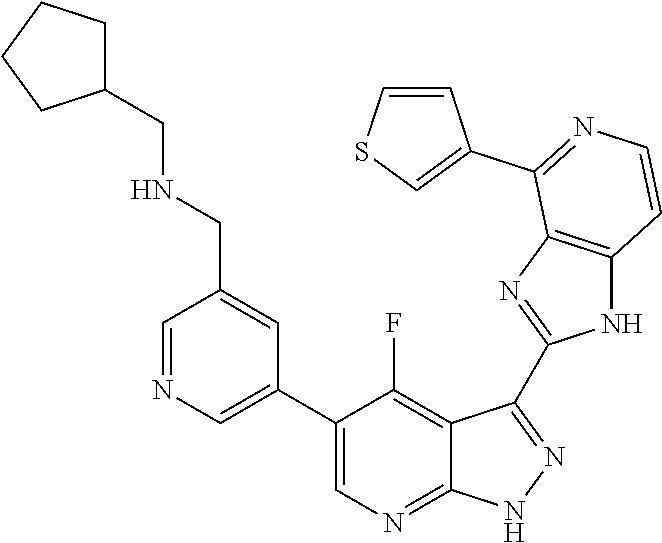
C1=NC=C(C2=CN=C3C(=C2F)C(C2=NC4=C(N2)C=CN=C4C2=CSC=C2)=N[N H]3)C=C1CNCC1CCCC1
